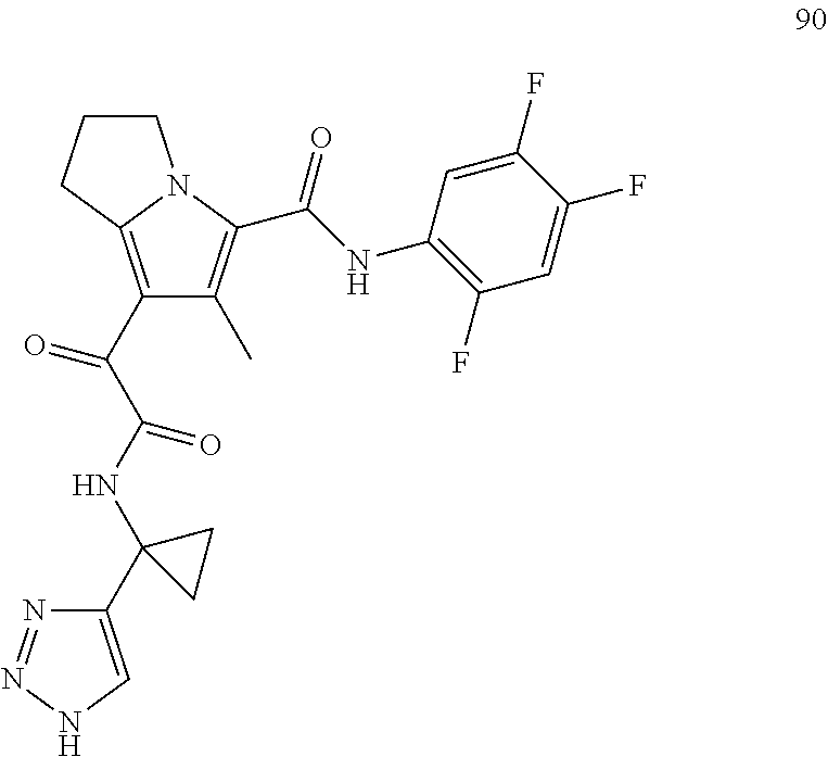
C1(C(=O)C(=O)NC2(C3=CNN=N3)CC2)=C2N(C(C(NC3=C(F)C=C(F)C(F)=C3)=O)=C1C)CCC2
